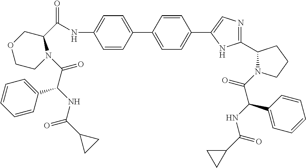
C1=CC(C2=CC=C(C3=CN=C(C4N(C(=O)C(NC(C5CC5)=O)C5=CC=CC=C5)CCC4)N3)C=C2)=CC=C1NC(C1COCCN1C(C(NC(C1CC1)=O)C1=CC=CC=C1)=O)=O
